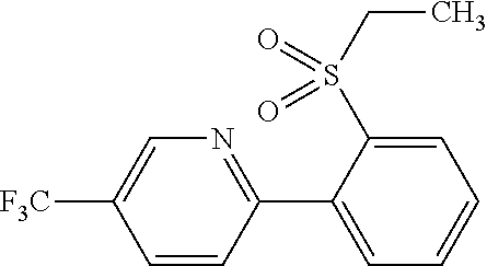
C1=CC(C2=CC=CC=C2S(CC)(=O)=O)=NC=C1[F3C]
